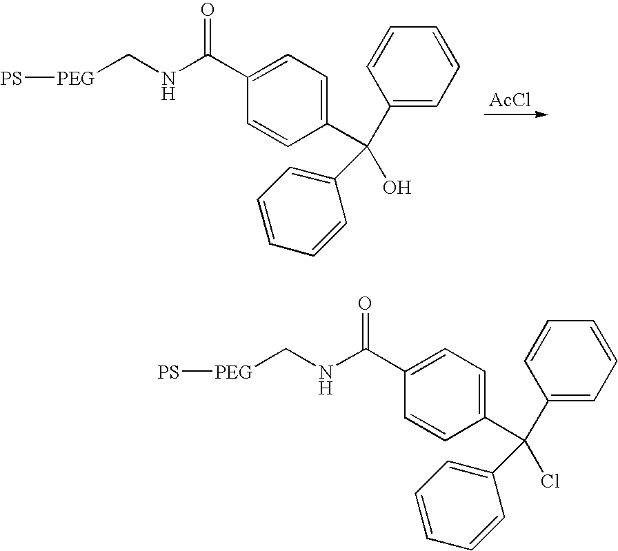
[PS][PEG]CNC(C1=CC=C(C(C2=CC=CC=C2)(O)C2=CC=CC=C2)C=C1)=O.[AcCl].[PS][PEG]CNC(C1=CC=C(C(C2=CC=CC=C2)(Cl)C2=CC=CC=C2)C=C1)=O
